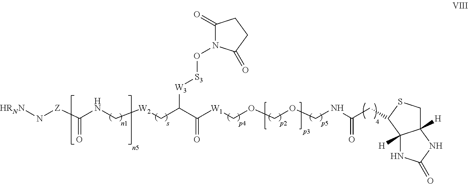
[HRNN]N[Z]C(NC[W2]CC(C([W1]COCOCNC(CC1SCC2([H])C1([H])NC(=O)N2)=O)=O)[W3][S3]ON1C(=O)CCC1=O)=O
